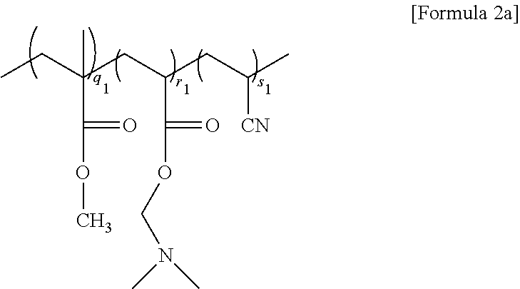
CCC(CC(CC(C)[CN])C(=O)OCN(C)C)(C)C(=O)OC
